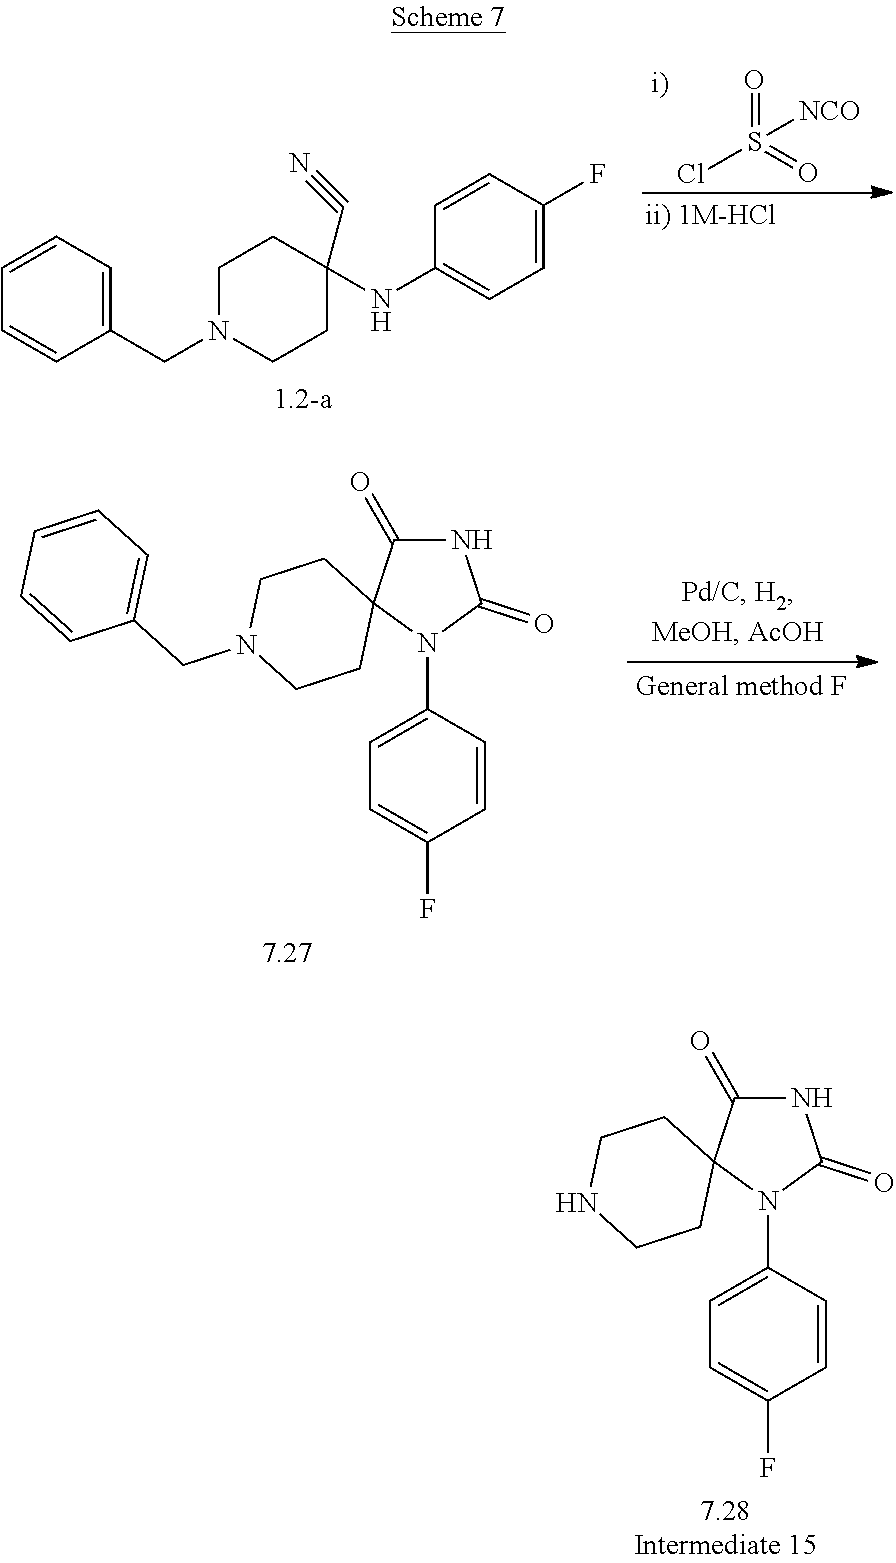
O=S(Cl)(=O)[NCO].C1(CN2CCC(NC3=CC=C(F)C=C3)(C#N)CC2)=CC=CC=C1.N1C(=O)C2(N(C3=CC=C(F)C=C3)C1=O)CCN(CC1=CC=CC=C1)CC2.N1C(=O)C2(N(C3=CC=C(F)C=C3)C1=O)CCNCC2
